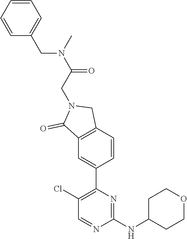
C1(Cl)=C(C2=CC3=C(C=C2)CN(CC(N(C)CC2=CC=CC=C2)=O)C3=O)N=C(NC2CCOCC2)N=C1
